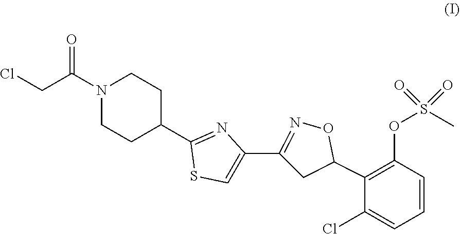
C(C(N1CCC(C2=NC(C3=NOC(C4=C(OS(C)(=O)=O)C=CC=C4Cl)C3)=CS2)CC1)=O)Cl
